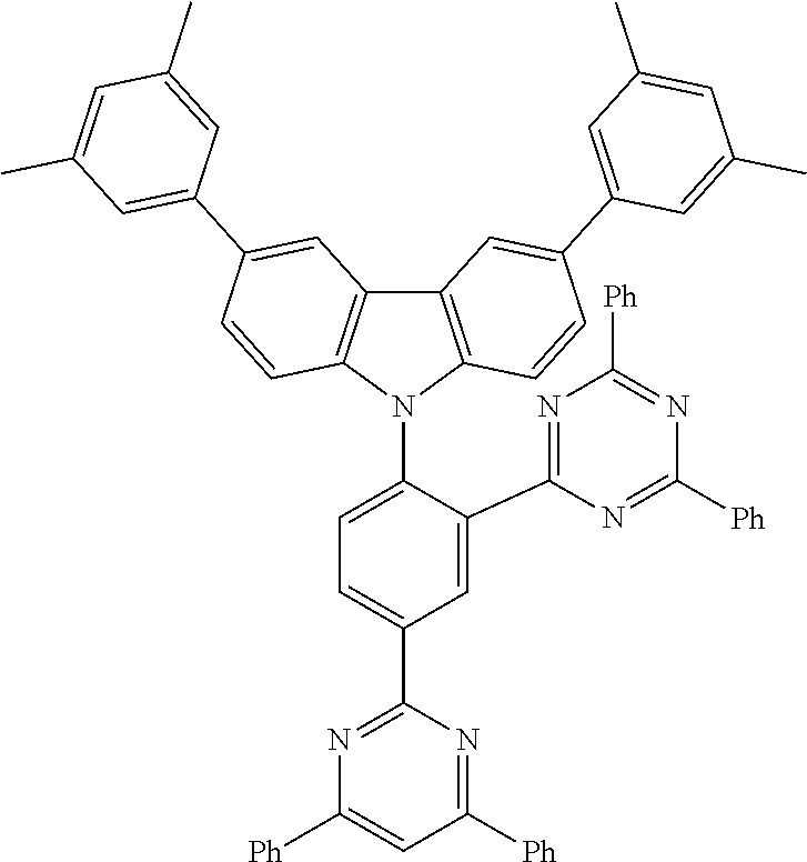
C1=C(C2=NC([Ph])=NC([Ph])=N2)C(N2C3=C(C4=C2C=CC(C2=CC(C)=CC(C)=C2)=C4)C=C(C2=CC(C)=CC(C)=C2)C=C3)=CC=C1C1=NC([Ph])=CC([Ph])=N1
